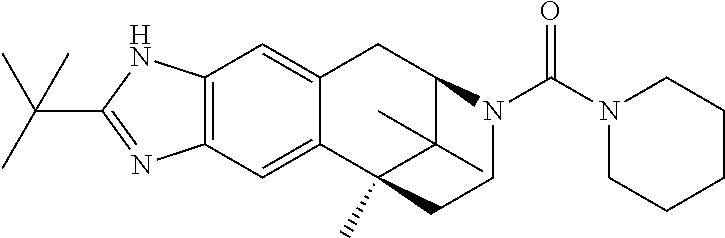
C12=CC3=C(C=C1CC1C(C)(C)C2(C)CCN1C(N1CCCCC1)=O)NC(C(C)(C)C)=N3
